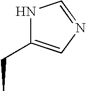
N1C(CC)=CN=C1
